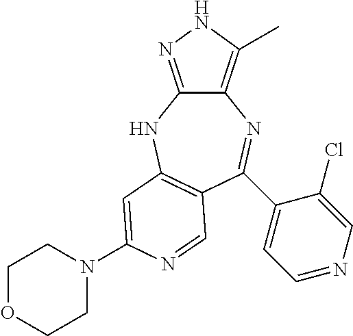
C12=C(C)NN=C1NC1=C(C=NC(N3CCOCC3)=C1)C(C1=CC=NC=C1Cl)=N2
